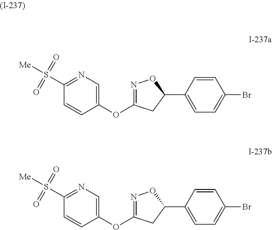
C1(OC2=NOC(C3=CC=C(Br)C=C3)C2)=CN=C(S([Me])(=O)=O)C=C1.C1(OC2=NOC(C3=CC=C(Br)C=C3)C2)=CN=C(S([Me])(=O)=O)C=C1
